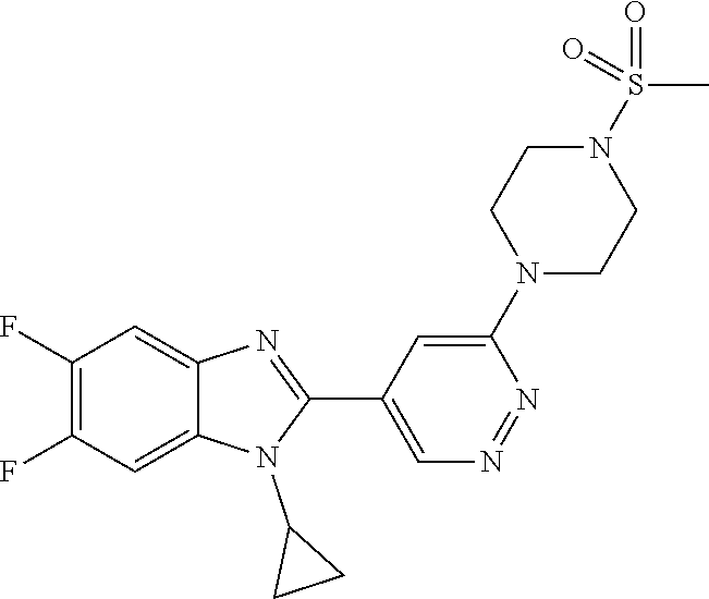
C1(F)=C(F)C=C2C(=C1)N=C(C1=CN=NC(N3CCN(S(C)(=O)=O)CC3)=C1)N2C1CC1
